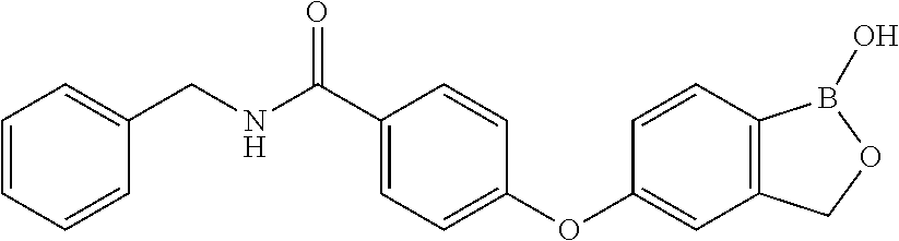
C1(C(NCC2=CC=CC=C2)=O)=CC=C(OC2=CC3=C(C=C2)B(O)OC3)C=C1
